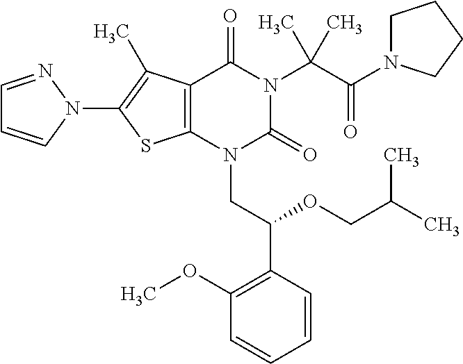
C12=C(C(C)=C(N3C=CC=N3)S1)C(=O)N(C(C(=O)N1CCCC1)(C)C)C(=O)N2CC(C1=C(OC)C=CC=C1)OCC(C)C
